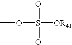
COS(=O)(=O)[OR41]
